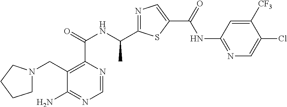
N1=C(C(NC(C2=C(CN3CCCC3)C(N)=NC=N2)=O)C)SC(C(=O)NC2=NC=C(Cl)C([CF3])=C2)=C1
